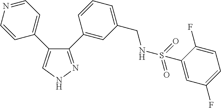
C1(C2=CC(CNS(=O)(=O)C3=CC(F)=CC=C3F)=CC=C2)=NNC=C1C1=CC=NC=C1
